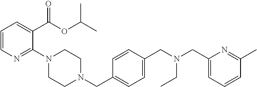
C1=CN=C(N2CCN(CC3=CC=C(CN(CC4=CC=CC(C)=N4)CC)C=C3)CC2)C(C(OC(C)C)=O)=C1
